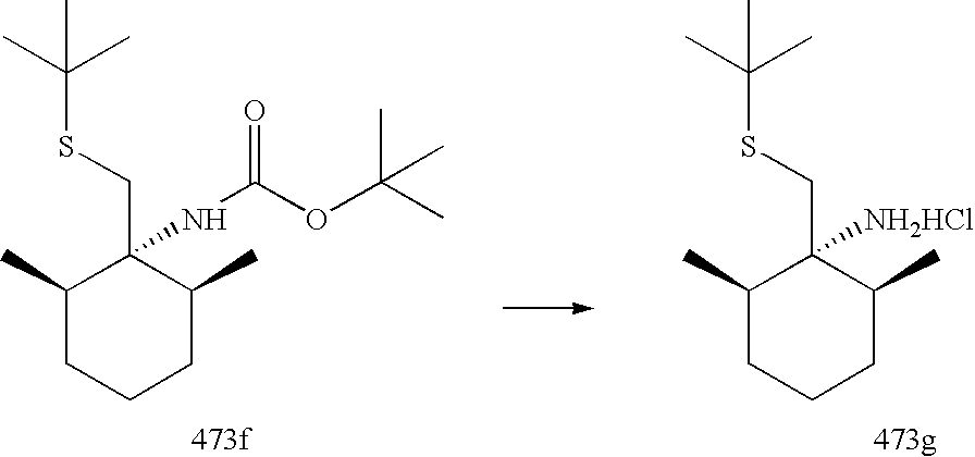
C1(C)CCCC(C)C1(CSC(C)(C)C)[NH2HCl].C1(C)CCCC(C)C1(CSC(C)(C)C)NC(OC(C)(C)C)=O
